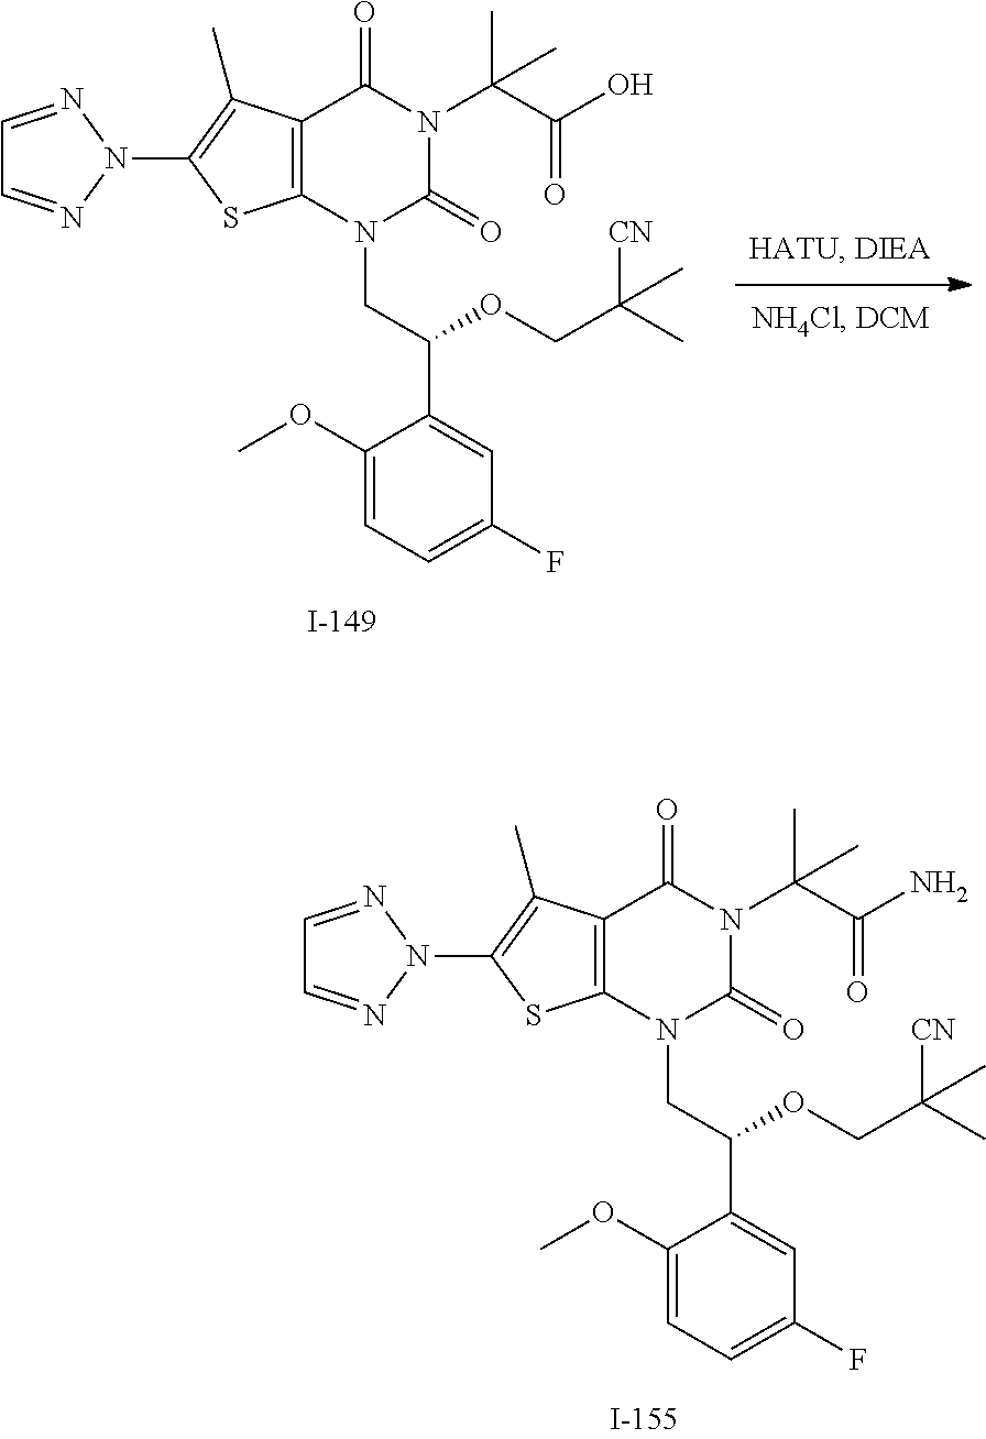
C12=C(N(CC(C3=CC(F)=CC=C3OC)OCC(C)([CN])C)C(=O)N(C(C(N)=O)(C)C)C1=O)SC(N1N=CC=N1)=C2C.C12=C(N(CC(C3=CC(F)=CC=C3OC)OCC(C)([CN])C)C(=O)N(C(C(O)=O)(C)C)C1=O)SC(N1N=CC=N1)=C2C
